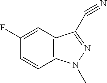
C12=C(C=C(F)C=C1)C(C#N)=NN2C
